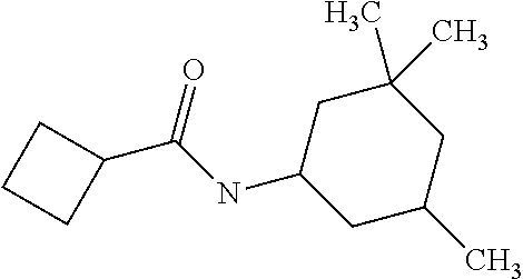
C1C(C)CC(C)(C)CC1NC(=O)C1CCC1
